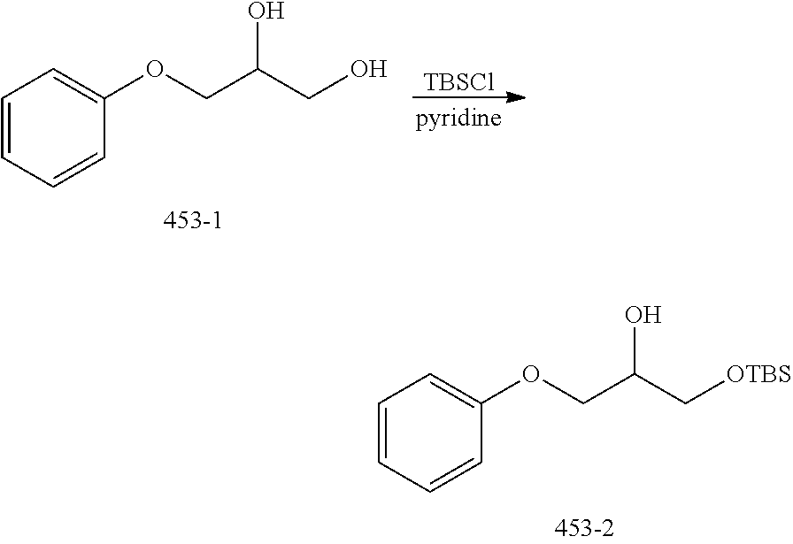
C1=CC=CC(OCC(C[OTBS])O)=C1.C1=CC=CC(OCC(CO)O)=C1.[TBSCl]
